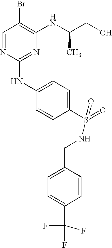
C1=NC(NC2=CC=C(S(=O)(NCC3=CC=C(C(F)(F)F)C=C3)=O)C=C2)=NC(NC(CO)C)=C1Br
